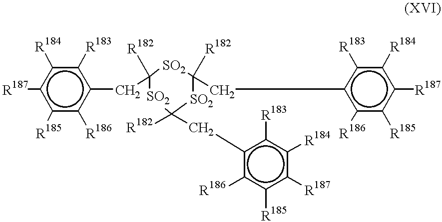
c1([R185])c([R186])c(CC2([R182])[SO2]C([R182])(Cc3c([R186])c([R185])c([R187])c([R184])c3[R183])[SO2]C([R182])(Cc3c([R186])c([R185])c([R187])c([R184])c3[R183])[SO2]2)c([R183])c([R184])c1[R187]
